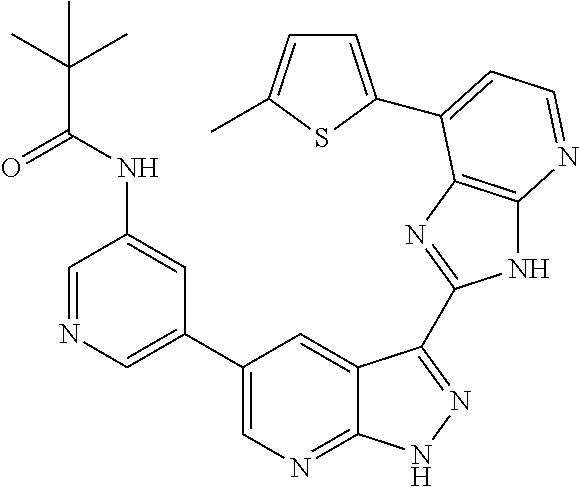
C1=NC=C(C2=CN=C3C(=C2)C(C2=NC4=C(N2)N=CC=C4C2=CC=C(C)S2)=NN3)C=C1NC(C(C)(C)C)=O
